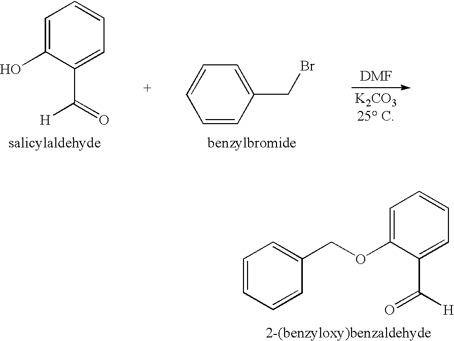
C1=C(O)C(C([H])=O)=CC=C1.C1=CC(CBr)=CC=C1.C1=C(OCC2=CC=CC=C2)C(C(=O)[H])=CC=C1
